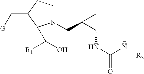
N1(CC2CC2NC(=O)N)CCC(C[G])C1C([R1])O.[R3]
